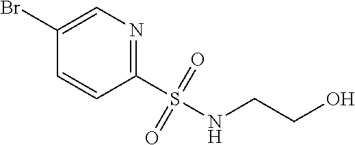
C1(S(NCCO)(=O)=O)=NC=C(Br)C=C1
